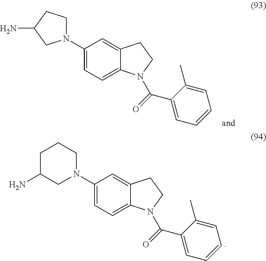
C1N(C2=CC=C3N(C(=O)C4=CC=CC=C4C)CCC3=C2)CC(N)C1.C1(N2CCCC(N)C2)=CC=C2N(C(=O)C3=CC=CC=C3C)CCC2=C1
